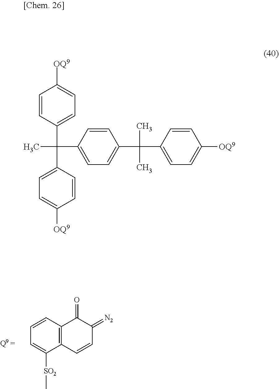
C12=C(C=CC=C1[SO2]C)C(=O)C(=[N2])C=C2.C1(C(C2=CC=C(C(C)(C)C3=CC=C([OQ9])C=C3)C=C2)(C2=CC=C([OQ9])C=C2)C)=CC=C([OQ9])C=C1
